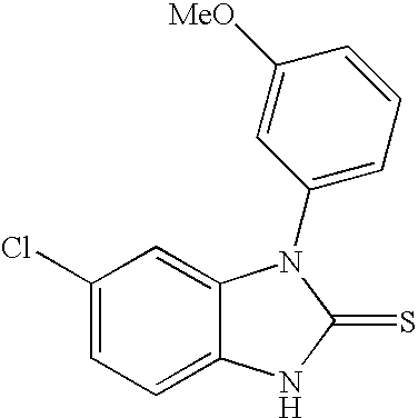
C1(Cl)=CC=C2C(=C1)N(C1=CC=CC([MeO])=C1)C(=S)N2
